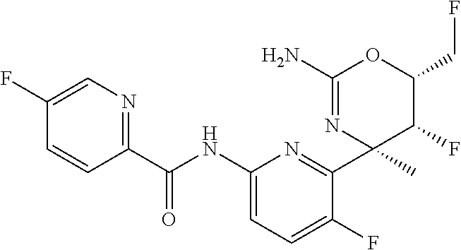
C1(C(NC2=CC=C(F)C(C3(C)N=C(N)OC(CF)C3F)=N2)=O)=NC=C(F)C=C1
